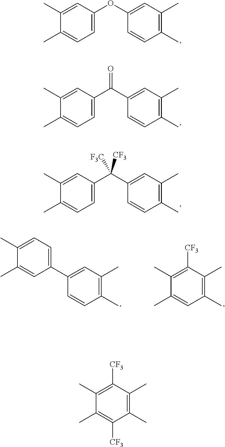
C1=C(OC2=CC(C)=C(C)C=C2)C=C(C)C(C)=C1.C1=C(C(C2=CC(C)=C(C)C=C2)=O)C=C(C)C(C)=C1.C1=C(C(C2=CC(C)=C(C)C=C2)([CF3])[F3C])C=C(C)C(C)=C1.C1(C2=CC(C)=C(C)C=C2)=CC=C(C)C(C)=C1.CC1=C([CF3])C(C)=C(C)C=C1C.CC1=C([CF3])C(C)=C(C)C([CF3])=C1C
